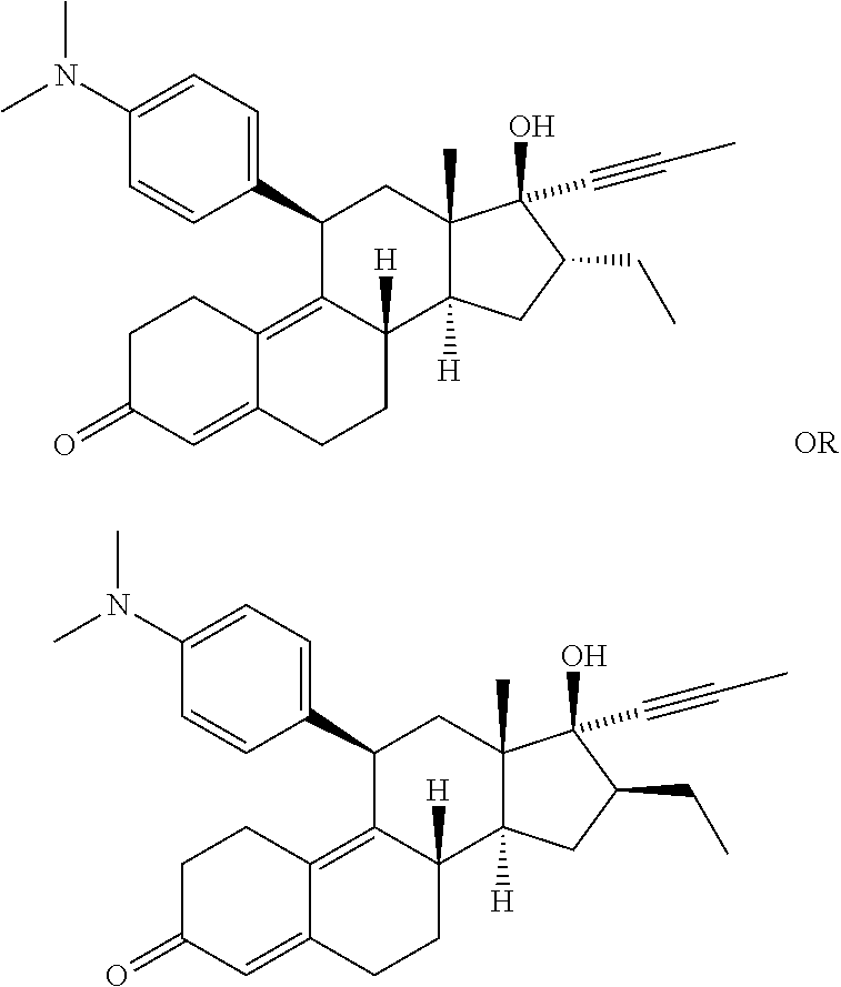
C1(C2=CC=C(N(C)C)C=C2)C2=C3C(=CC(=O)CC3)CCC2([H])C2([H])C(C)(C1)C(O)(C#CC)C(CC)C2.C1(C2=CC=C(N(C)C)C=C2)C2=C3C(=CC(=O)CC3)CCC2([H])C2([H])C(C)(C1)C(O)(C#CC)C(CC)C2
